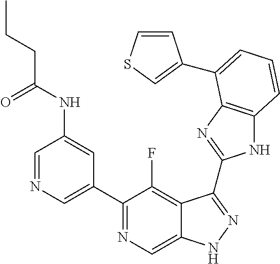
C1=NC=C(C2=NC=C3C(=C2F)C(C2=NC4=C(N2)C=CC=C4C2=CSC=C2)=NN3)C=C1NC(CCC)=O
